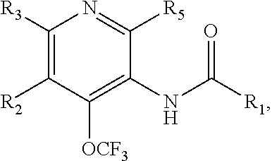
C1([R3])=C([R2])C([OCF3])=C(NC([R1])=O)C([R5])=N1
